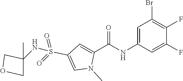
C1=C(NC(C2=CC(S(=O)(=O)NC3(C)COC3)=CN2C)=O)C=C(F)C(F)=C1Br
